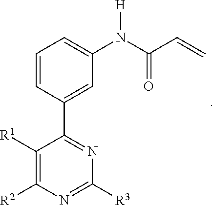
C1([R1])=C([R2])N=C([R3])N=C1C1=CC(N(C(C=C)=O)[H])=CC=C1
